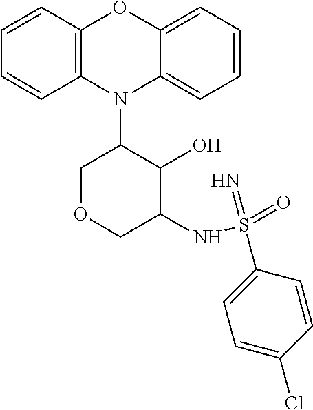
N1(C2COCC(NS(=O)(=N)C3=CC=C(Cl)C=C3)C2O)C2=C(C=CC=C2)OC2=CC=CC=C12
